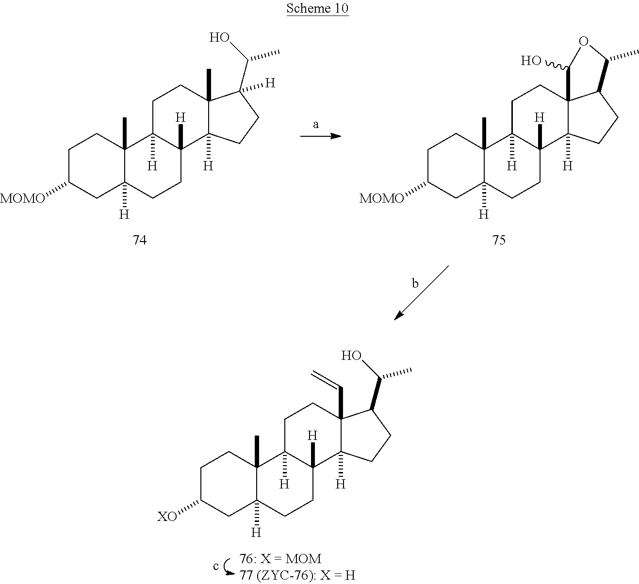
C1C([MOMO])CC2([H])C(C)(C1)C1([H])C([H])(CC2)C2([H])C(C)(CC1)C(C(O)C)([H])CC2.C1C([MOMO])CC2([H])C(C)(C1)C1([H])C([H])(CC2)C2([H])C3(CC1)C(CC2)C(C)OC3O.C1C([XO])CC2([H])C(C)(C1)C1([H])C([H])(CC2)C2([H])C(C=C)(CC1)C(C(O)C)CC2
